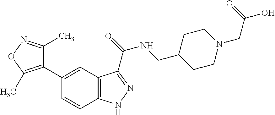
C1(C2=CC3=C(C=C2)NN=C3C(=O)NCC2CCN(CC(=O)O)CC2)=C(C)ON=C1C
